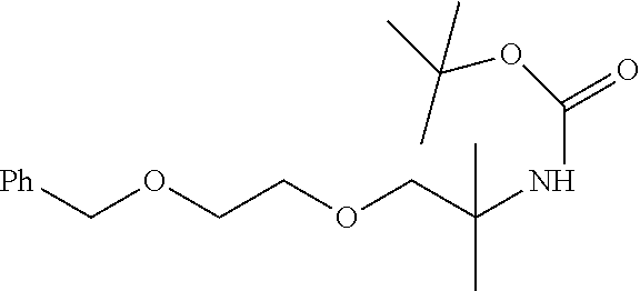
[Ph]COCCOCC(NC(OC(C)(C)C)=O)(C)C
